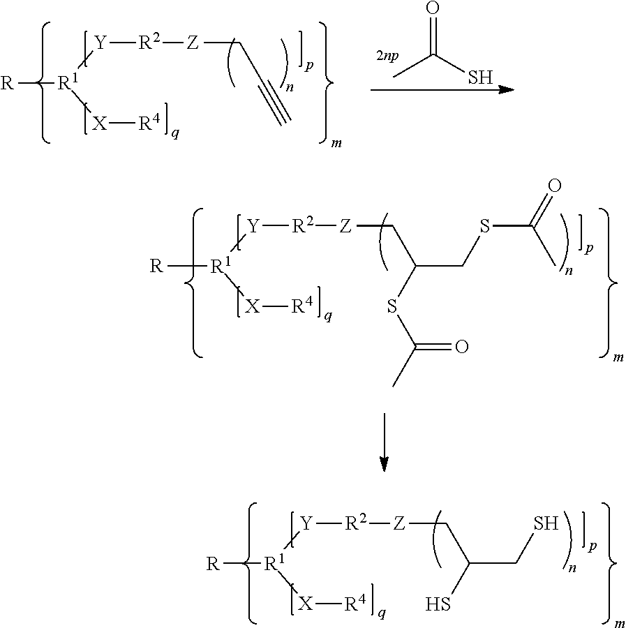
[R][R1]([Y][R2][Z]CC(CS)S)[X][R4].CC(S)=O.[R][R1]([Y][R2][Z]CC#C)[X][R4].[R][R1]([Y][R2][Z]CC(CSC(=O)C)SC(C)=O)[X][R4]
